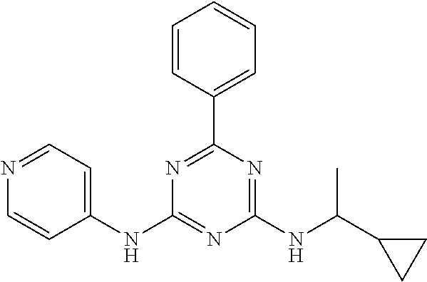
C1(NC2=CC=NC=C2)=NC(NC(C2CC2)C)=NC(C2=CC=CC=C2)=N1
